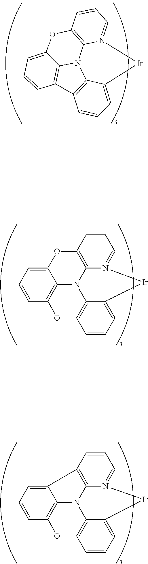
C12=CC=CC3=C1N1C4=C(O2)C=CC=N4[Ir]C2=CC=CC(=C12)O3.C12=C3C(=CC=C1)[Ir]N1=CC=CC4=C1N3C1=C2C=CC=C1O4.C12=CC=CC3=C1N1C4=C2C=CC=N4[Ir]C2=CC=CC(=C12)O3
